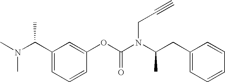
C1(C(N(C)C)C)=CC=CC(OC(N(C(CC2=CC=CC=C2)C)CC#C)=O)=C1
